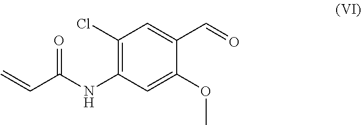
C1(Cl)=C(NC(C=C)=O)C=C(OC)C(C=O)=C1
